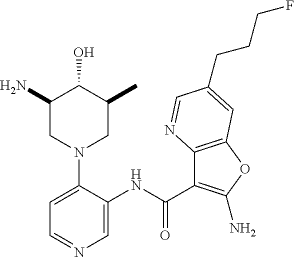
C1=C(NC(C2=C(N)OC3=C2N=CC(CCCF)=C3)=O)C(N2CC(C)C(O)C(N)C2)=CC=N1
